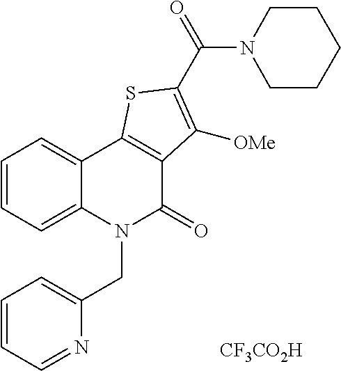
C1=CC=C2C(=C1)C1=C(C(=O)N2CC2=CC=CC=N2)C([OMe])=C(C(N2CCCCC2)=O)S1.[CF3CO2H]
